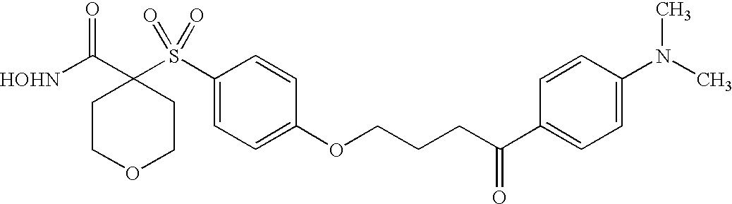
[HOHN]C(C1(S(C2=CC=C(OCCCC(C3=CC=C(N(C)C)C=C3)=O)C=C2)(=O)=O)CCOCC1)=O
